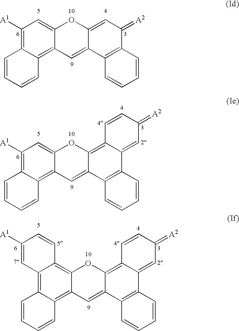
C1([A1])=C2C(=C3C(=C1)OC1=CC(=[A2])C4=C(C1=C3)C=CC=C4)C=CC=C2.C1([A1])=C2C(=C3C(=C1)OC1=C4C=CC(=[A2])C=C4C4=C(C1=C3)C=CC=C4)C=CC=C2.C12=C3C=C([A1])C=CC3=C3C(=C1C=CC=C2)C=C1C(=C2C=CC(=[A2])C=C2C2=C1C=CC=C2)O3
